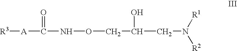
O(CC(CN([R1])[R2])O)NC([A][R3])=O
